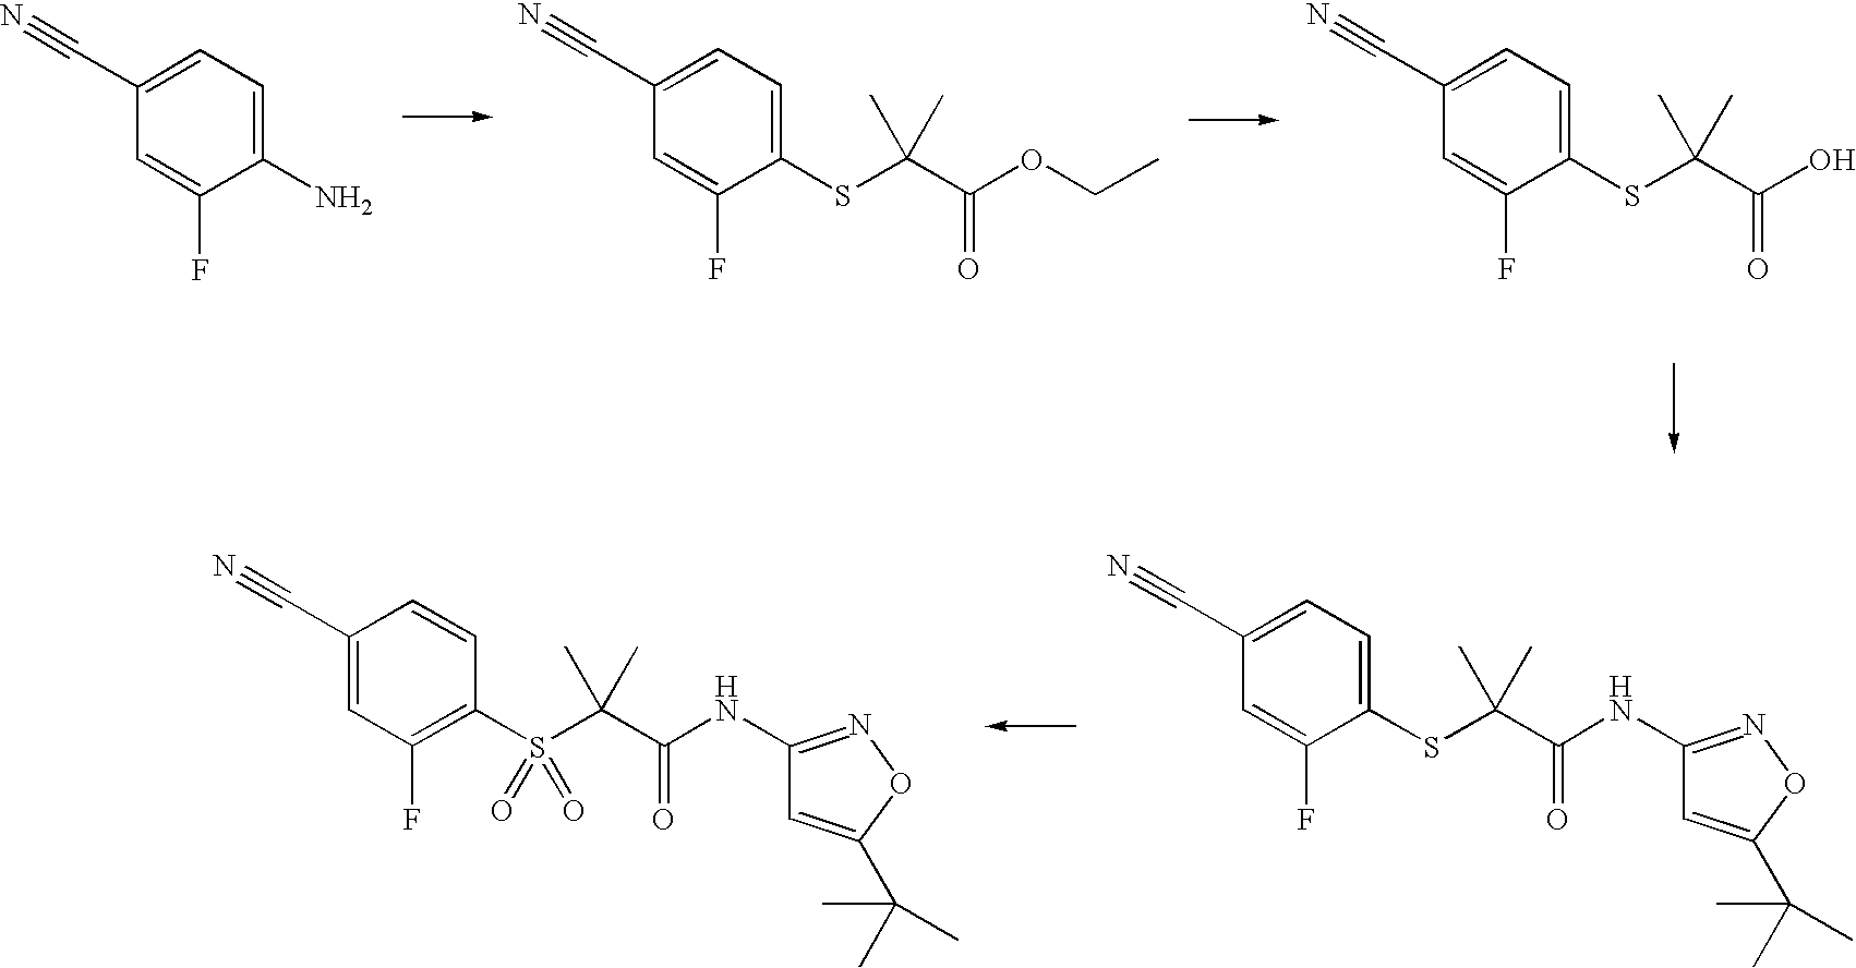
C1(C#N)=CC=C(N)C(F)=C1.C1(C#N)=CC=C(SC(C(OCC)=O)(C)C)C(F)=C1.C1(C#N)=CC=C(SC(C(O)=O)(C)C)C(F)=C1.C1(C#N)=CC(F)=C(S(C(C(NC2=NOC(C(C)(C)C)=C2)=O)(C)C)(=O)=O)C=C1.C1(C#N)=CC=C(SC(C(NC2=NOC(C(C)(C)C)=C2)=O)(C)C)C(F)=C1
